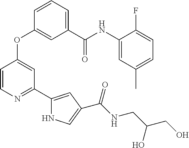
C1=CN=C(C2=CC(C(NCC(CO)O)=O)=CN2)C=C1OC1=CC(C(NC2=CC(C)=CC=C2F)=O)=CC=C1
